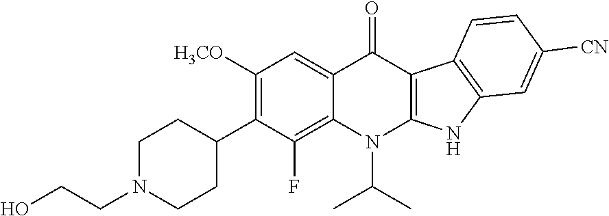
C1N(CCO)CCC(C2=C([H3CO])C=C3C(=C2F)N(C(C)C)C2=C(C3=O)C3=C(N2)C=C([CN])C=C3)C1
